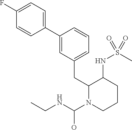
C1(C2=CC(CC3N(C(NCC)O)CCCC3NS(C)(=O)=O)=CC=C2)=CC=C(F)C=C1
